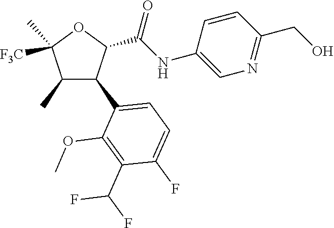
C1(C)C(C2=CC=C(F)C(C(F)F)=C2OC)C(C(NC2=CN=C(CO)C=C2)=O)OC1(C)[F3C]
